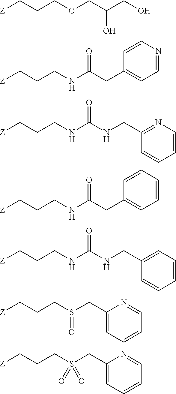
[Z]CCCOCC(CO)O.[Z]CCCNC(CC1=CC=NC=C1)=O.[Z]CCCNC(NCC1=NC=CC=C1)=O.[Z]CCCNC(CC1=CC=CC=C1)=O.[Z]CCCNC(NCC1=CC=CC=C1)=O.[Z]CCCS(CC1=CC=CC=N1)=O.[Z]CCCS(CC1=CC=CC=N1)(=O)=O
